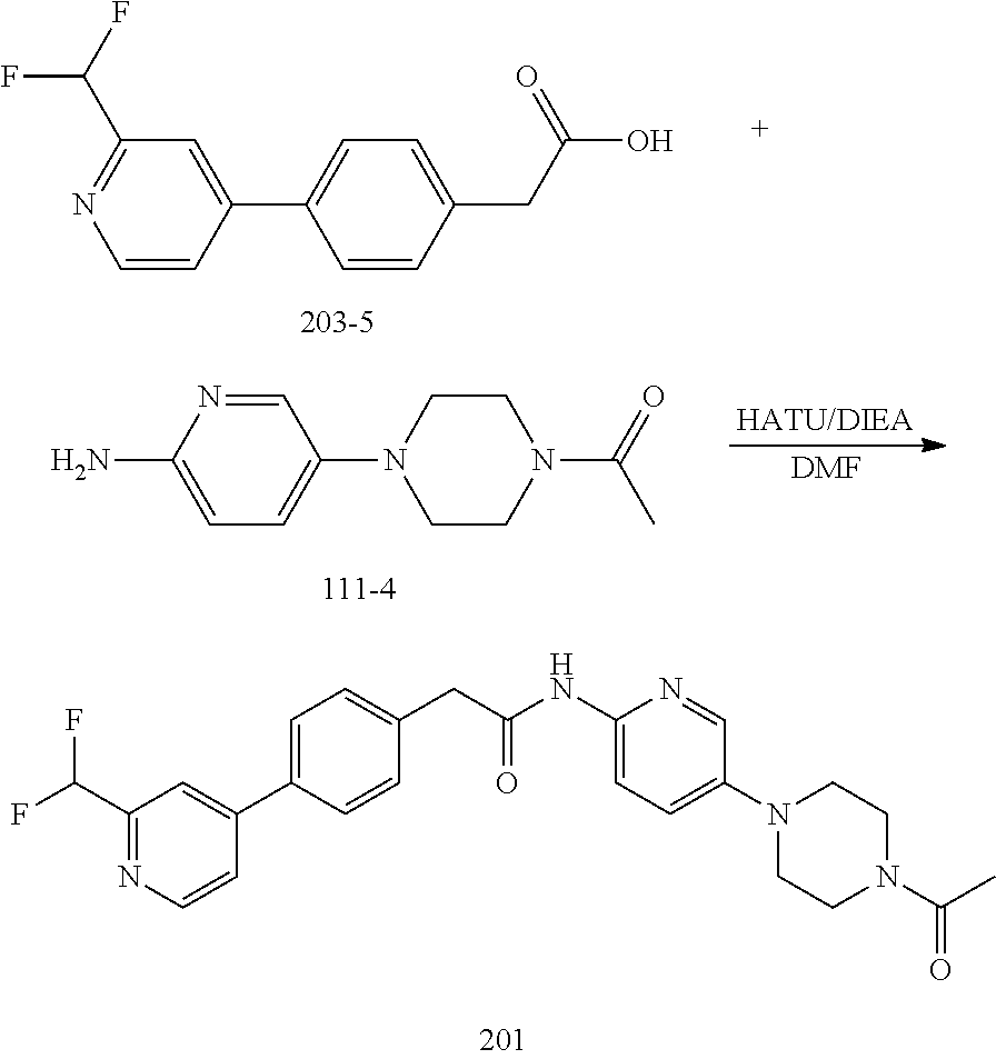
C1=CC(C2=CC=C(CC(=O)O)C=C2)=CC(C(F)F)=N1.C1=NC(N)=CC=C1N1CCN(C(C)=O)CC1.[DMF].C1(C(F)F)=NC=CC(C2=CC=C(CC(NC3=CC=C(N4CCN(C(C)=O)CC4)C=N3)=O)C=C2)=C1
